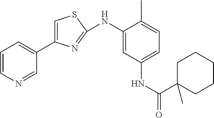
N(C1=CC(NC(=O)C2(C)CCCCC2)=CC=C1C)C1=NC(C2=CC=CN=C2)=CS1
